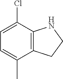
C12=C(C(Cl)=CC=C1C)NCC2
